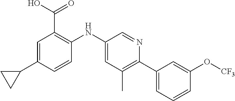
C1(NC2=C(C(O)=O)C=C(C3CC3)C=C2)=CC(C)=C(C2=CC=CC(O[CF3])=C2)N=C1
